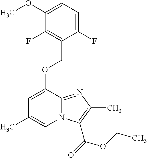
C1(OC)=CC=C(F)C(COC2=CC(C)=CN3C2=NC(C)=C3C(=O)OCC)=C1F
